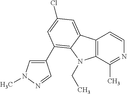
C12=C(C(C)=NC=C1)N(CC)C1=C(C3=CN(C)N=C3)C=C(Cl)C=C21
